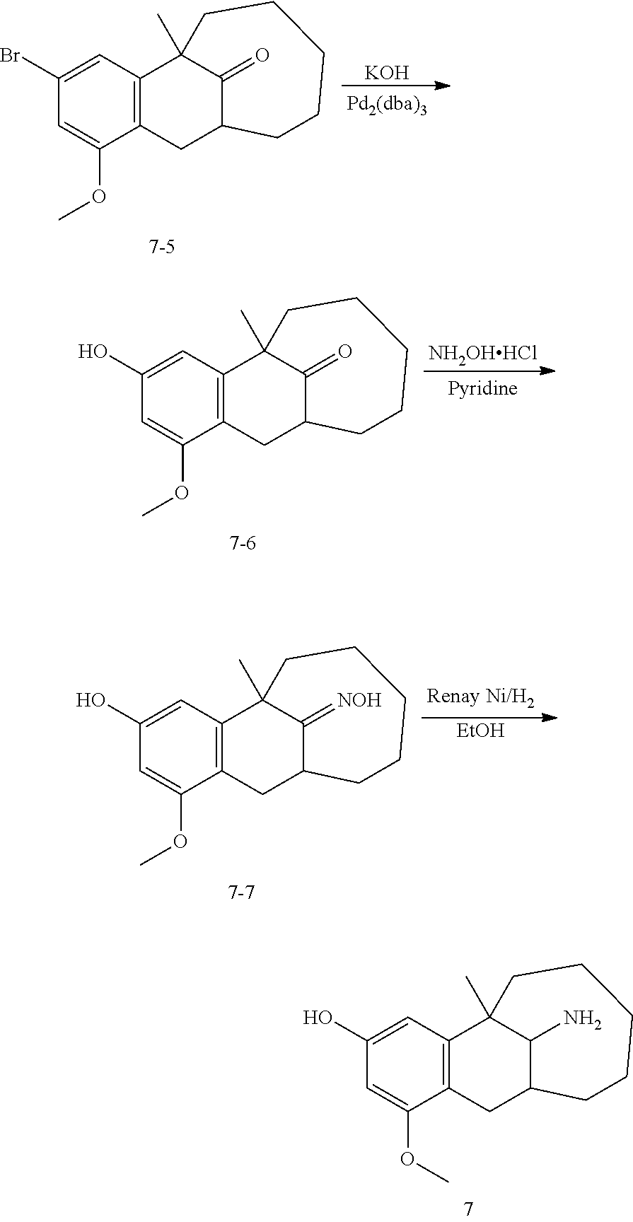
C1(Br)=CC2=C(C(OC)=C1)CC1C(=O)C2(C)CCCCC1.[KOH].C1(O)=CC2=C(C(OC)=C1)CC1C(N)C2(C)CCCCC1.C1(O)=CC2=C(C(OC)=C1)CC1C(=O)C2(C)CCCCC1.[NH2OHHCl].C1(O)=CC2=C(C(OC)=C1)CC1C(=[NOH])C2(C)CCCCC1.[EtOH]
